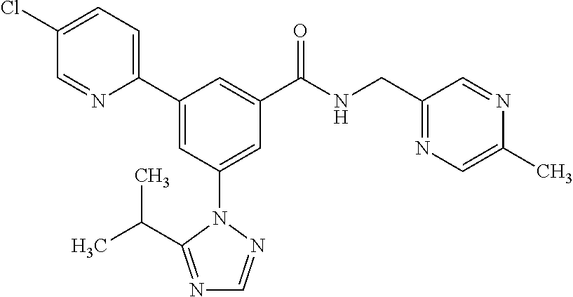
C1(C2=CC(N3N=CN=C3C(C)C)=CC(C(NCC3=NC=C(C)N=C3)=O)=C2)=CC=C(Cl)C=N1
